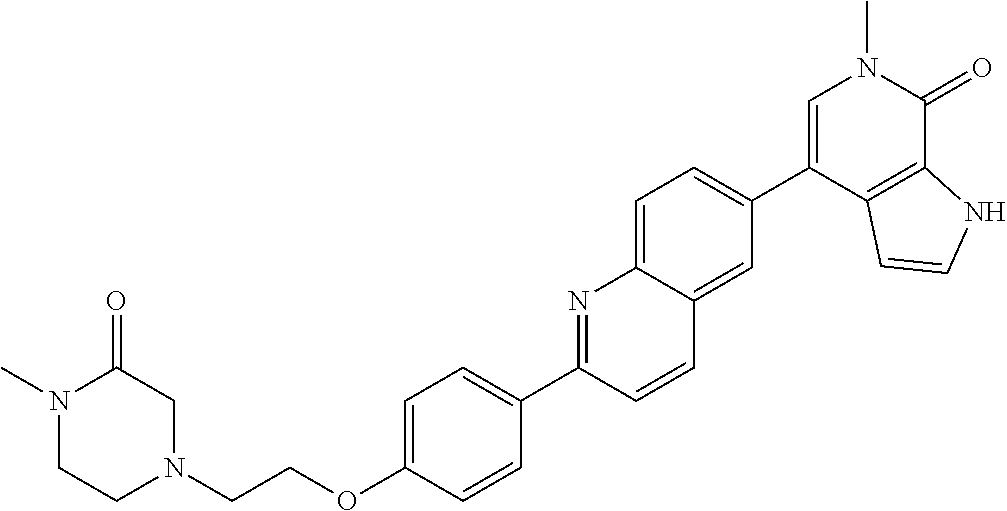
C(OC1=CC=C(C2=NC3=CC=C(C4=CN(C)C(=O)C5=C4C=CN5)C=C3C=C2)C=C1)CN1CC(=O)N(C)CC1
